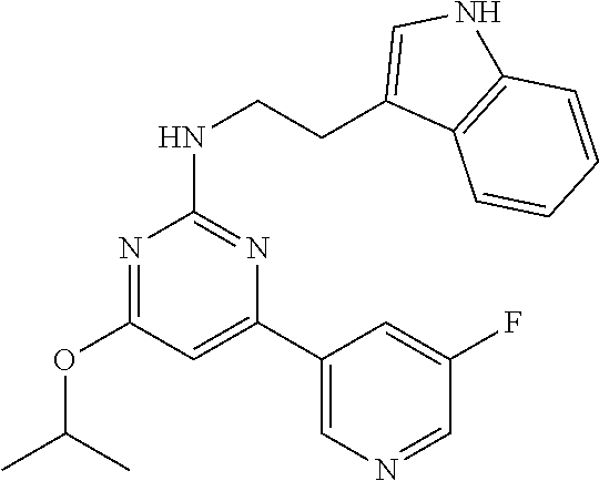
C1(C2=CN=CC(F)=C2)=CC(OC(C)C)=NC(NCCC2=CNC3=C2C=CC=C3)=N1
